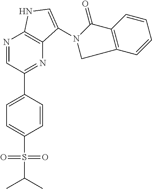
N1=CC(C2=CC=C(S(=O)(=O)C(C)C)C=C2)=NC2=C1NC=C2N1C(=O)C2=C(C=CC=C2)C1
